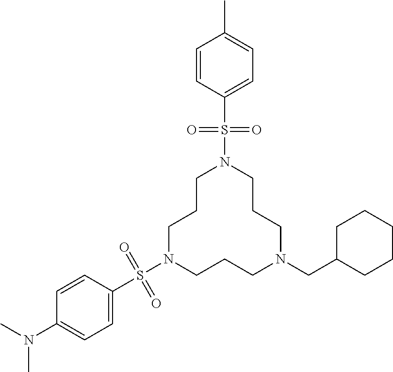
C1CCN(S(C2=CC=C(N(C)C)C=C2)(=O)=O)CCCN(CC2CCCCC2)CCCN1S(C1=CC=C(C)C=C1)(=O)=O
